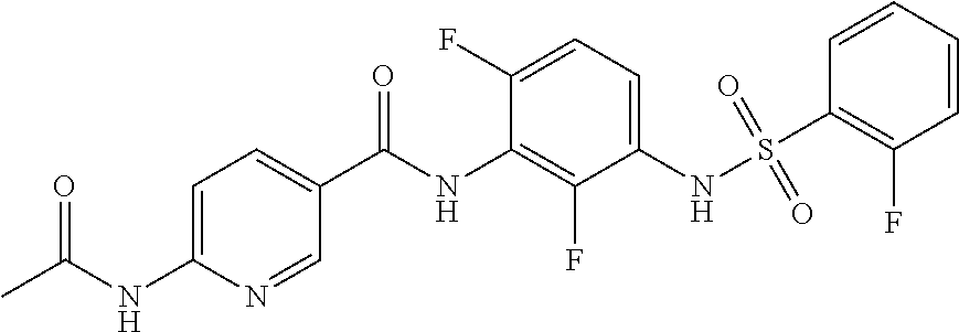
CC(NC1=CC=C(C(NC2=C(F)C(NS(C3=C(F)C=CC=C3)(=O)=O)=CC=C2F)=O)C=N1)=O
